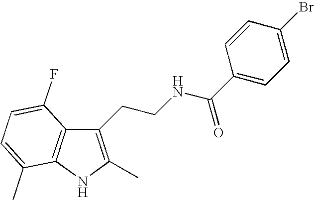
C1(CCNC(C2=CC=C(Br)C=C2)=O)=C(C)NC2=C1C(F)=CC=C2C
